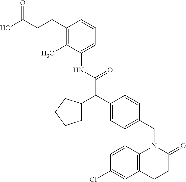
C(C(O)=O)CC1=C(C)C(NC(C(C2=CC=C(CN3C4=C(CCC3=O)C=C(Cl)C=C4)C=C2)C2CCCC2)=O)=CC=C1
